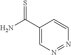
C1(C(N)=S)=CN=NC=C1
